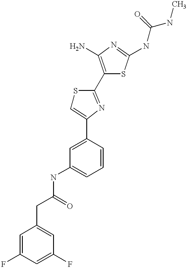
C(C(=O)NC1=CC=CC(C2=CSC(C3=C(N)N=C(NC(NC)=O)S3)=N2)=C1)C1=CC(F)=CC(F)=C1
